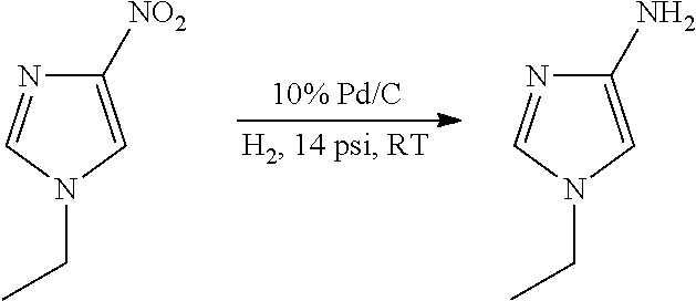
C1([NO2])=CN(CC)C=N1.C1(N)=CN(CC)C=N1
